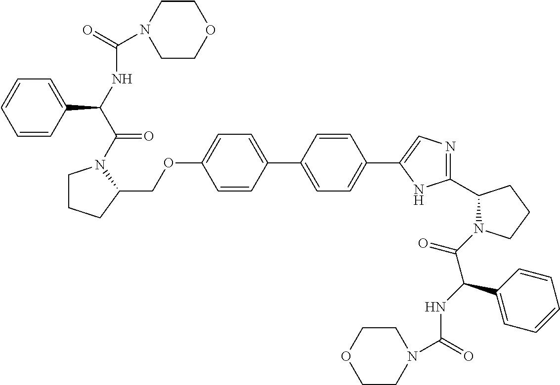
O(C1=CC=C(C2=CC=C(C3=CN=C(C4CCCN4C(C(NC(N4CCOCC4)=O)C4=CC=CC=C4)=O)N3)C=C2)C=C1)CC1N(C(C(NC(N2CCOCC2)=O)C2=CC=CC=C2)=O)CCC1
